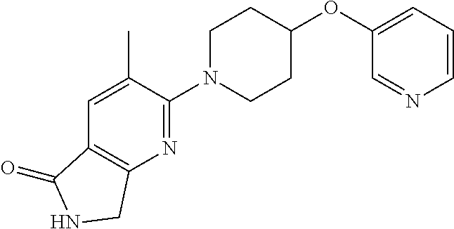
N1=C(N2CCC(OC3=CC=CN=C3)CC2)C(C)=CC2=C1CNC2=O
